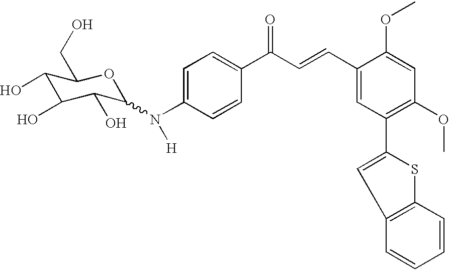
C1=C(N([H])C2C(O)C(O)C(O)C(CO)O2)C=CC(C(C=CC2=CC(C3=CC4=C(S3)C=CC=C4)=C(OC)C=C2OC)=O)=C1
